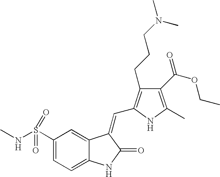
C1(S(NC)(=O)=O)=CC=C2C(=C1)C(=CC1=C(CCCN(C)C)C(C(=O)OCC)=C(C)N1)C(=O)N2
